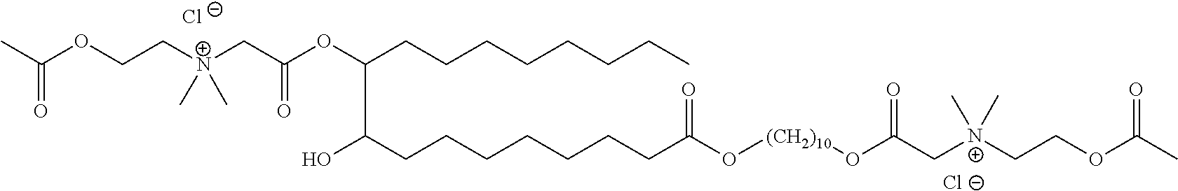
[Cl-].[Cl-].CC(OCC[N+](CC(=O)OC(C(O)CCCCCCCC(O[(CH2)10]OC(C[N+](CCOC(=O)C)(C)C)=O)=O)CCCCCCCC)(C)C)=O
